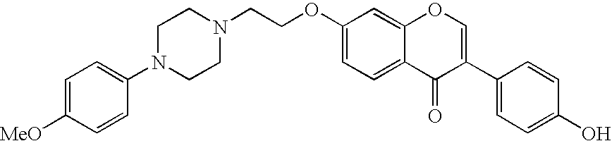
C1=C([MeO])C=CC(N2CCN(CCOC3=CC=C4C(=C3)OC=C(C3=CC=C(O)C=C3)C4=O)CC2)=C1
